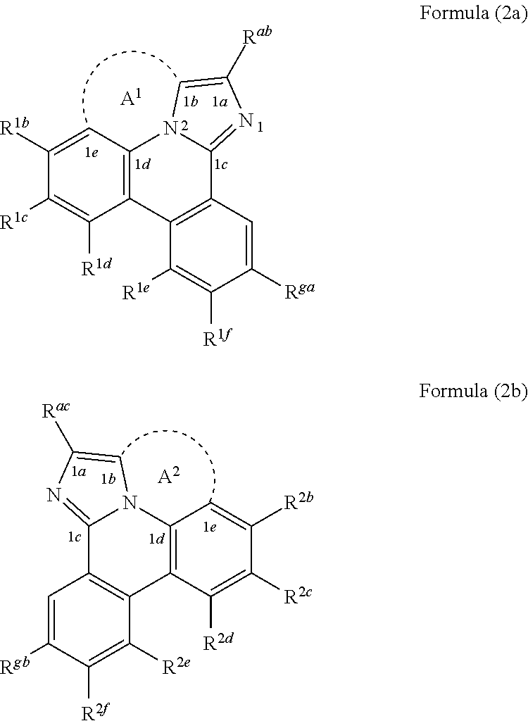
C1([R2b])=CC2=C(C([R2d])=C1[R2c])C1=C(C3=NC([Rac])=CN23)C=C([Rgb])C([R2f])=C1[R2e].[A2].C1([R1b])=CC2=C(C([R1d])=C1[R1c])C1=C(C3=NC([Rab])=CN23)C=C([Rga])C([R1f])=C1[R1e].[A1]
